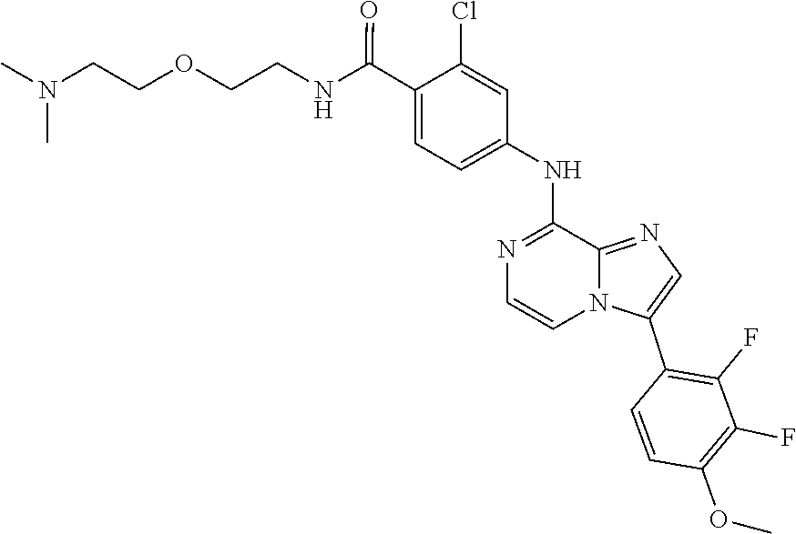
N12C(C3=C(F)C(F)=C(OC)C=C3)=CN=C1C(NC1=CC=C(C(NCCOCCN(C)C)=O)C(Cl)=C1)=NC=C2
